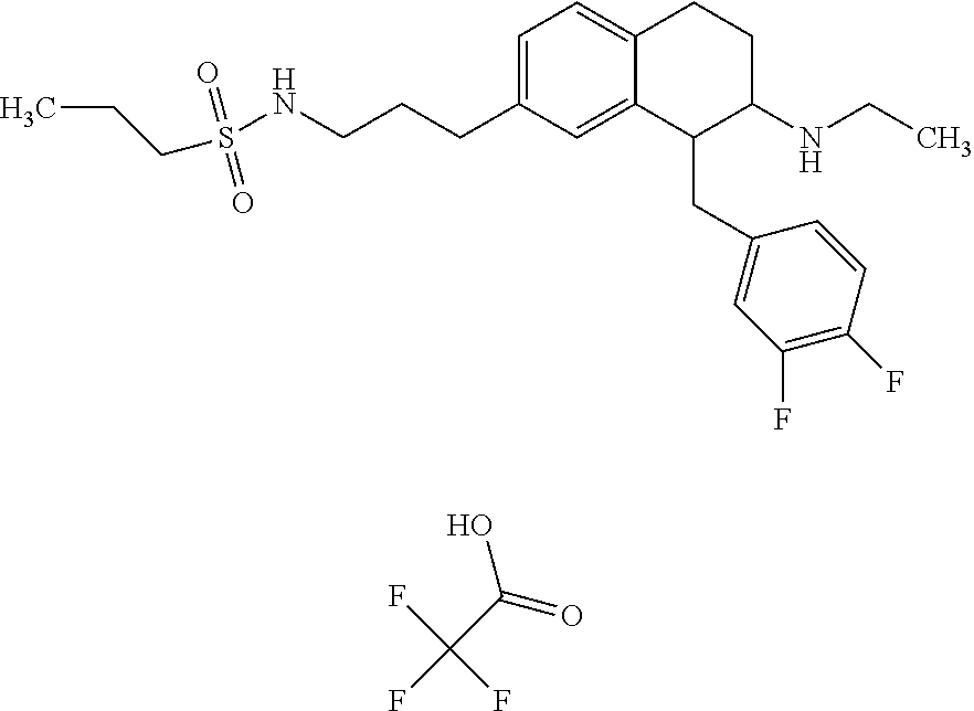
C1=C(CCCNS(CCC)(=O)=O)C=C2C(=C1)CCC(NCC)C2CC1=CC(F)=C(F)C=C1.C(C(=O)O)(F)(F)F
